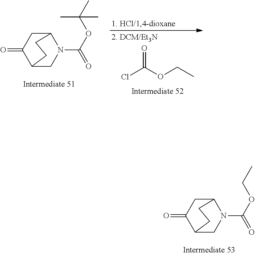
ClC(OCC)=O.C12CC(=O)C(CN1C(OC(C)(C)C)=O)CC2.C12CC(=O)C(CN1C(OCC)=O)CC2
